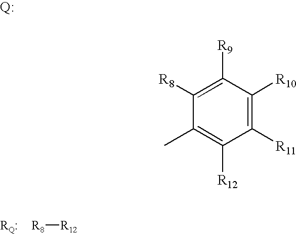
[RQ:].[R8][R12].[Q:].C1(C)=C([R12])C([R11])=C([R10])C([R9])=C1[R8]
